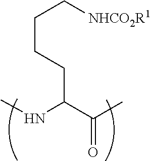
C(C(NC)CCCC[NHCO2R1])(C)=O
